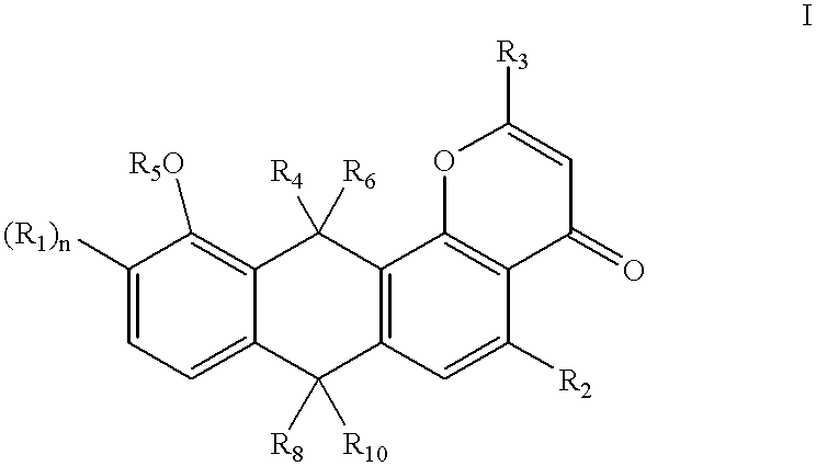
C1([(R1)n])=CC=C2C(=C1[R5O])C([R4])([R6])C1=C(C2([R8])[R10])C=C([R2])C2=C1OC([R3])=CC2=O
